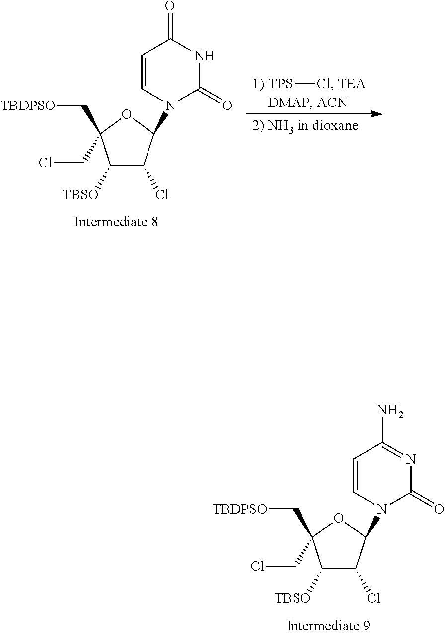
C1([TBSO])C(Cl)C(N2C=CC(=O)NC2=O)OC1(C[TBDPSO])CCl.[TPS]Cl.C1([TBSO])C(Cl)C(N2C=CC(N)=NC2=O)OC1(C[TBDPSO])CCl
